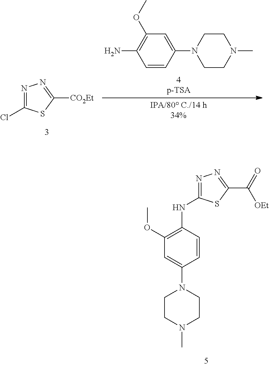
C1=CC(N2CCN(C)CC2)=CC(OC)=C1N.N1=C(Cl)SC([CO2Et])=N1.N1=C(NC2=C(OC)C=C(N3CCN(C)CC3)C=C2)SC(C(=O)[OEt])=N1
